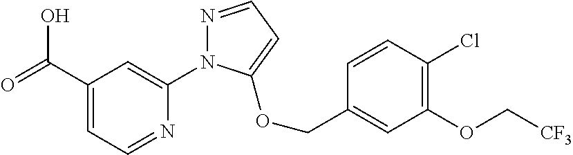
C1(C(=O)O)=CC=NC(N2N=CC=C2OCC2=CC(OC[CF3])=C(Cl)C=C2)=C1
